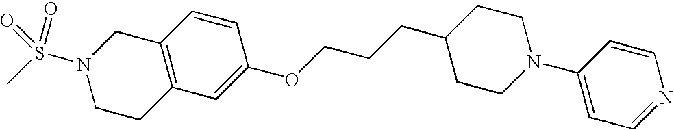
C12=C(C=C(OCCCC3CCN(C4=CC=NC=C4)CC3)C=C1)CCN(S(C)(=O)=O)C2
